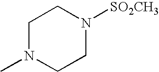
C1N(C)CCN([SO2CH3])C1
